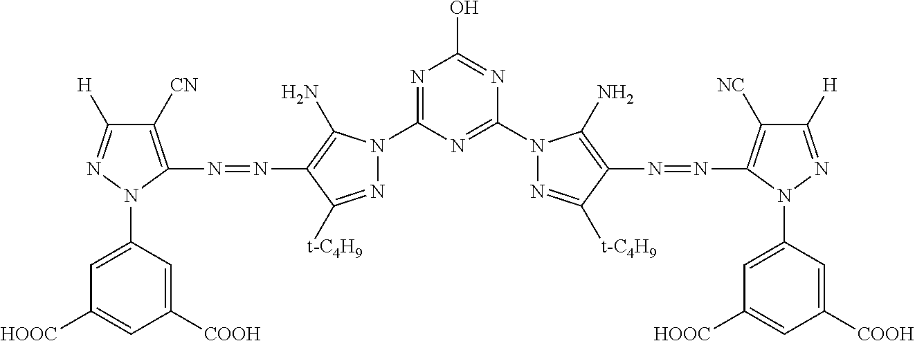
C1([CN])=C(N=NC2=C(N)N(C3=NC(O)=NC(N4N=C([t-C4H9])C(N=NC5=C([NC])C([H])=NN5C5=CC([HOOC])=CC([COOH])=C5)=C4N)=N3)N=C2[t-C4H9])N(C2=CC([HOOC])=CC([COOH])=C2)N=C1[H]
